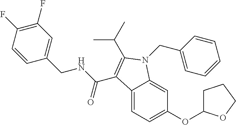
C1(F)=C(F)C=CC(CNC(=O)C2=C(C(C)C)N(CC3=CC=CC=C3)C3=CC(OC4CCCO4)=CC=C32)=C1
